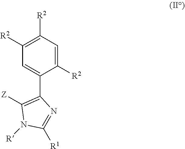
[Z]C1=C(C2=CC([R2])=C([R2])C=C2[R2])N=C([R1])N1[R]
